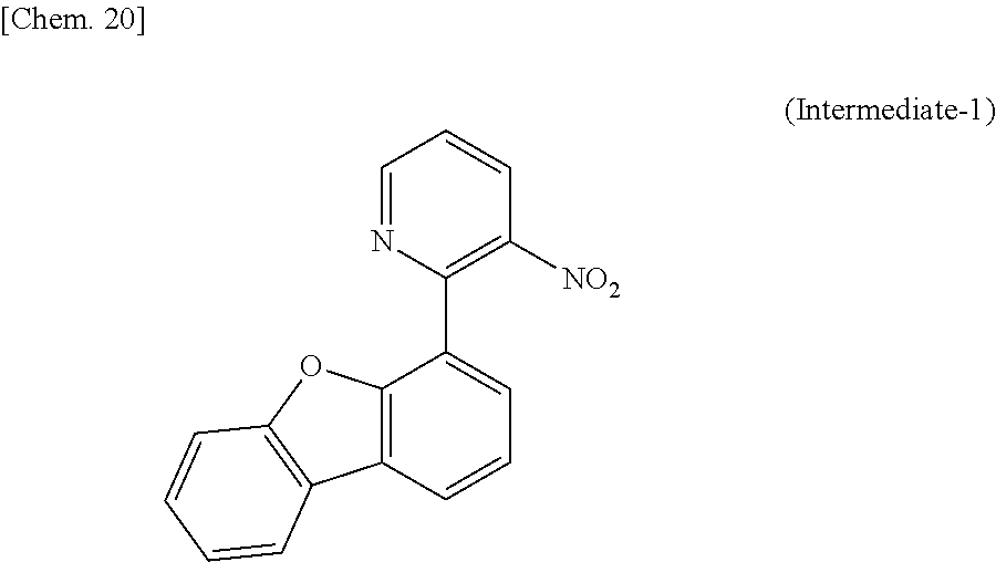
C1=NC(C2=CC=CC3=C2OC2=C3C=CC=C2)=C([NO2])C=C1
